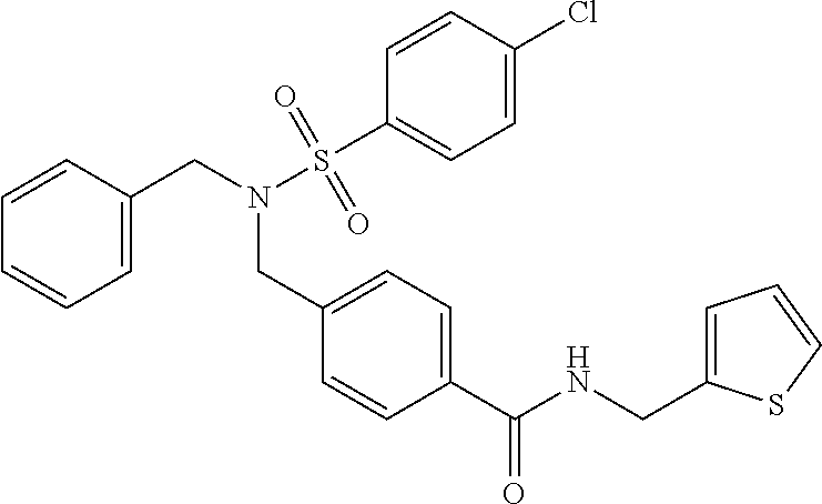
C1(C(NCC2=CC=CS2)=O)=CC=C(CN(CC2=CC=CC=C2)S(C2=CC=C(Cl)C=C2)(=O)=O)C=C1
